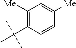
C1=CC([Me])=CC([Me])=C1C(C)(C)C
